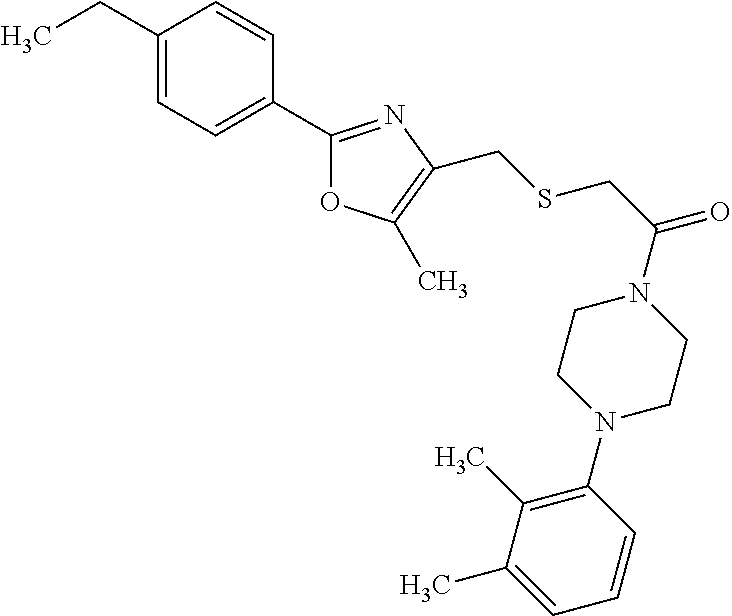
C1(CC)=CC=C(C2=NC(CSCC(=O)N3CCN(C4=C(C)C(C)=CC=C4)CC3)=C(C)O2)C=C1
